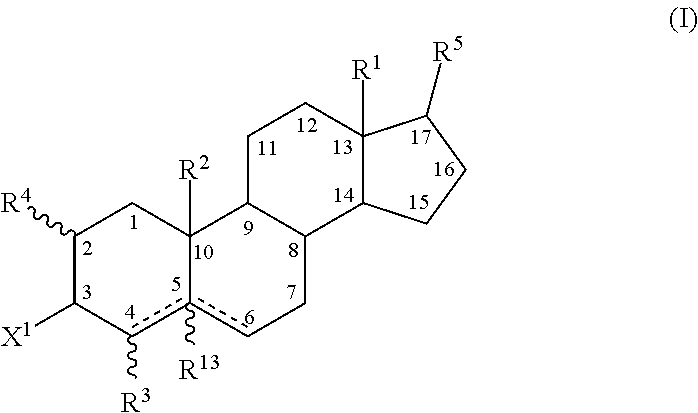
C1([R4])C([X1])c([R3])c2([R13])cCC3C(C2([R2])C1)CCC1([R1])C3CCC1[R5]
